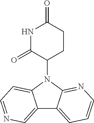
N1(C2CCC(=O)NC2=O)C2=NC=CC=C2C2=CN=CC=C12
